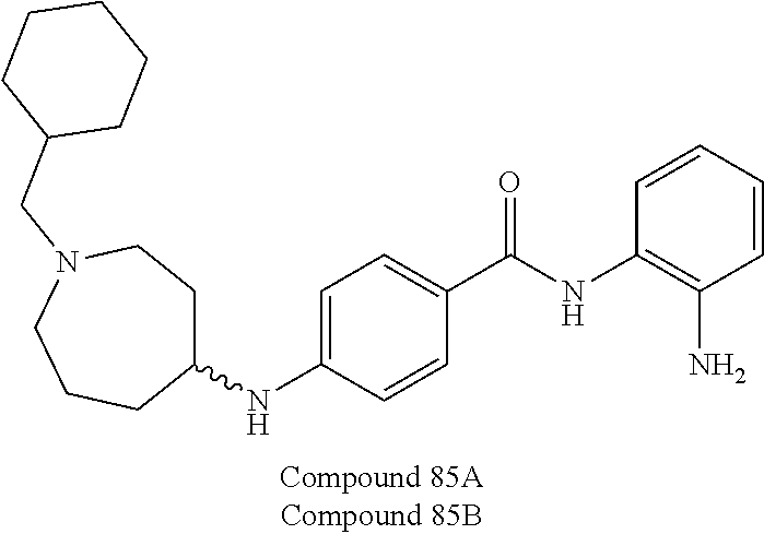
C1=C(NC2CCN(CC3CCCCC3)CCC2)C=CC(C(=O)NC2=C(N)C=CC=C2)=C1
